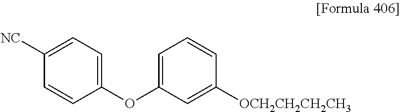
C1([NC])=CC=C(OC2=CC=CC([OCH2CH2CH2CH3])=C2)C=C1
